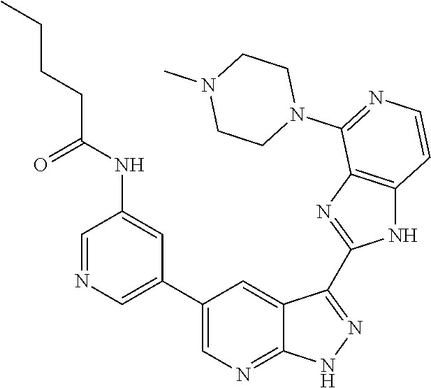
C1=NC=C(C2=CN=C3C(=C2)C(C2=NC4=C(N2)C=CN=C4N2CCN(C)CC2)=NN3)C=C1NC(CCCC)=O
